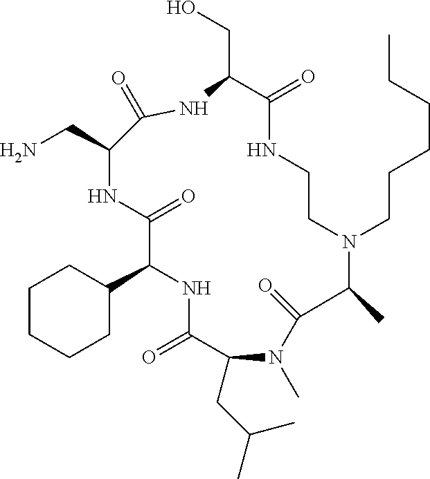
C1CCCC(C2NC(=O)C(CC(C)C)N(C)C(=O)C(C)N(CCCCCC)CCNC(=O)C(CO)NC(=O)C(CN)NC2=O)C1
